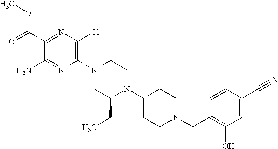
C1(C(=O)OC)=NC(Cl)=C(N2CC(CC)N(C3CCN(CC4=C(O)C=C(C#N)C=C4)CC3)CC2)N=C1N
